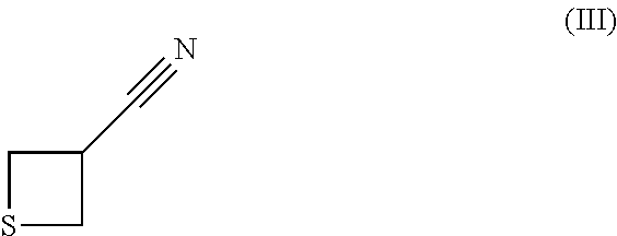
C1SCC1C#N
